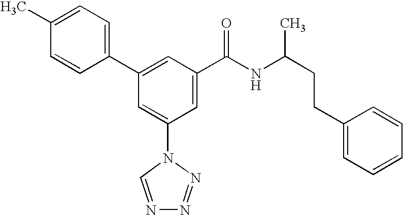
C1(C2=CC(C(NC(CCC3=CC=CC=C3)C)=O)=CC(N3C=NN=N3)=C2)=CC=C(C)C=C1
